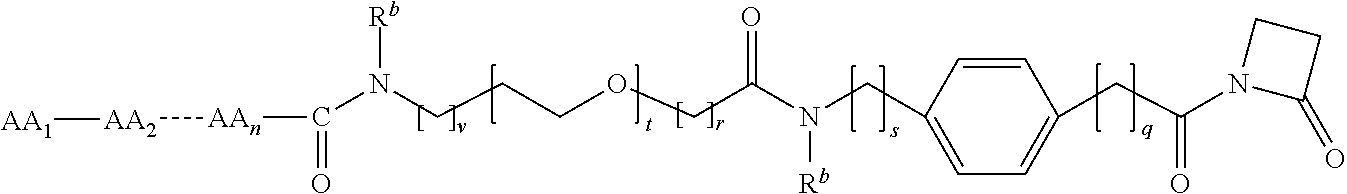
C1(CN(C(COCCCN([Rb])C(=O)[AAn][AA2][AA1])=O)[Rb])=CC=C(CC(N2C(=O)CC2)=O)C=C1
